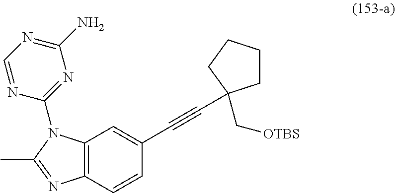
C12=C(C=CC(C#CC3(C[OTBS])CCCC3)=C1)N=C(C)N2C1=NC(N)=NC=N1
